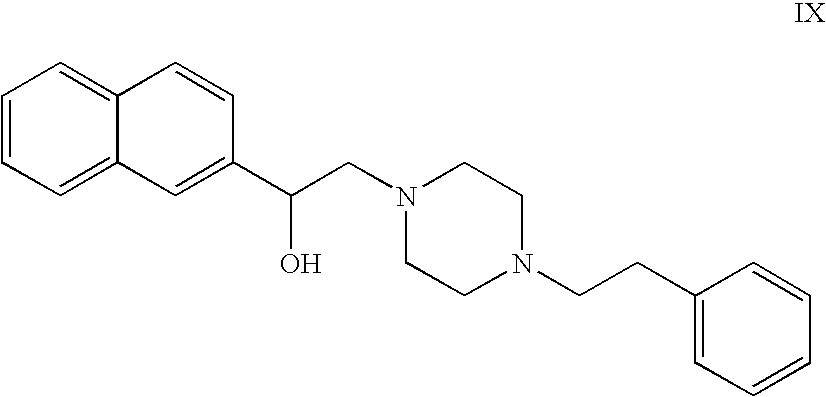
C1=CC=C2C(=C1)C=CC(C(CN1CCN(CCC3=CC=CC=C3)CC1)O)=C2
